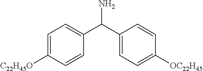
C1=C([C22H45O])C=CC(C(C2=CC=C([OC22H45])C=C2)N)=C1
